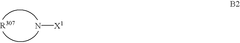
[R307].N[X1]
